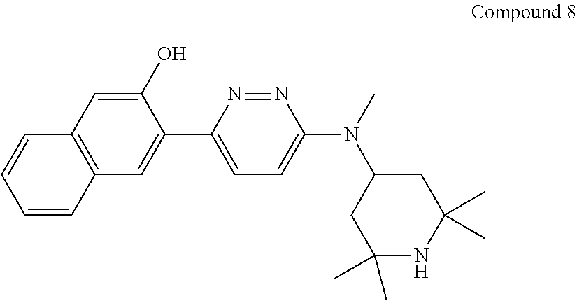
C1=C(C2=CC3=C(C=C2O)C=CC=C3)N=NC(N(C)C2CC(C)(C)NC(C)(C)C2)=C1
